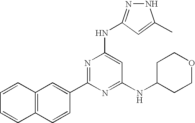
C12=C(C=CC(C3=NC(NC4=NNC(C)=C4)=CC(NC4CCOCC4)=N3)=C1)C=CC=C2.[H]
